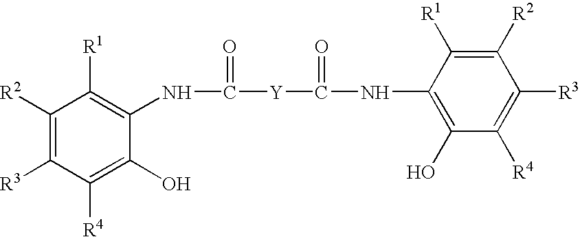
C1([R2])=C([R3])C([R4])=C(O)C(NC([Y]C(NC2=C(O)C([R4])=C([R3])C([R2])=C2[R1])=O)=O)=C1[R1]
